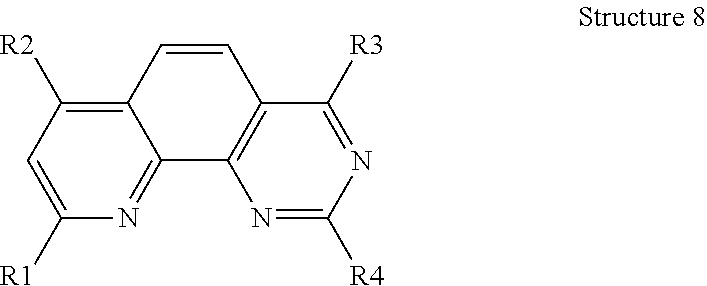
C12=C([R2])C=C([R1])N=C1C1=C(C=C2)C([R3])=NC([R4])=N1
